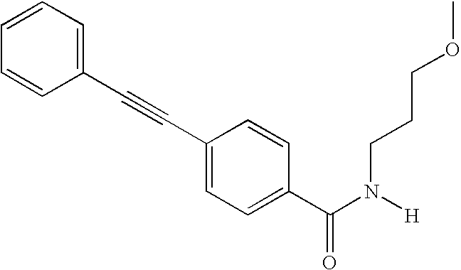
C1=CC=C(C#CC2=CC=C(C(N([H])CCCOC)=O)C=C2)C=C1
